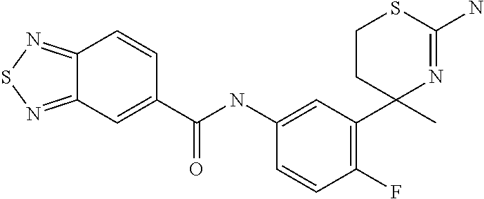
C1CC(C)(C2=C(F)C=CC(NC(C3=CC4=NSN=C4C=C3)=O)=C2)N=C(N)S1
